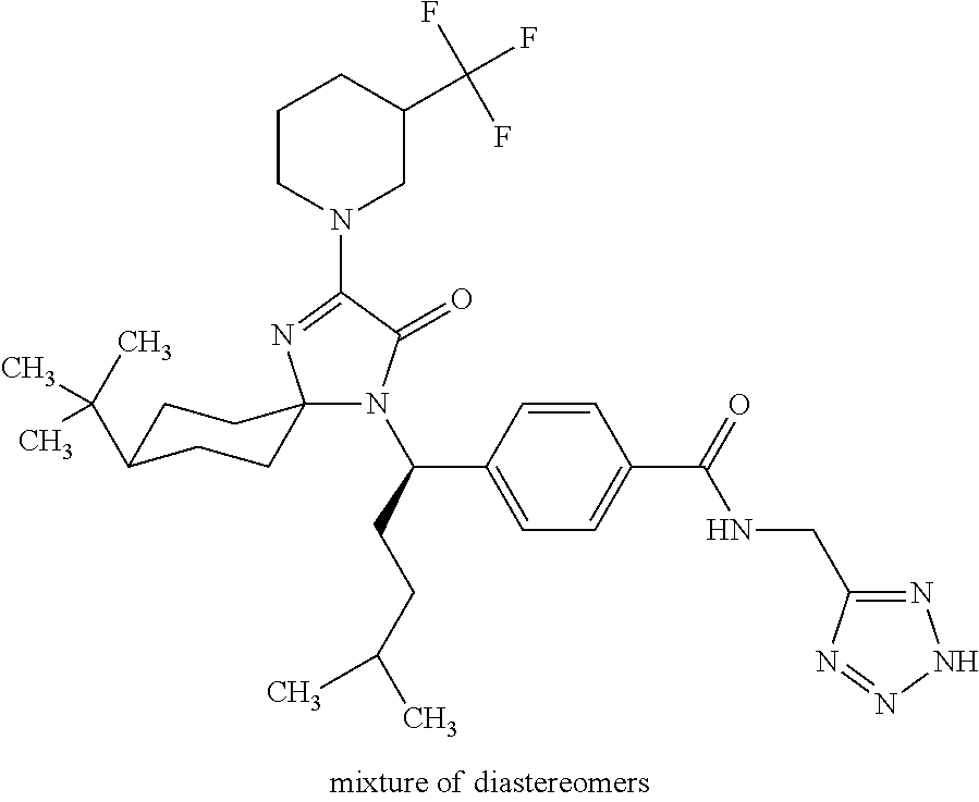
N1(C(CCC(C)C)C2=CC=C(C(=O)NCC3=NNN=N3)C=C2)C(=O)C(N2CC(C(F)(F)F)CCC2)=NC12CCC(C(C)(C)C)CC2
